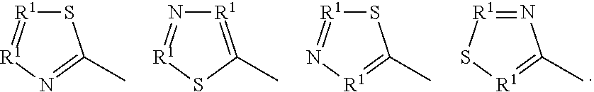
S1[R1]=[R1]N=C1C.[R1]1=C(C)S[R1]=N1.S1[R1]=N[R1]=C1C.N1=[R1]S[R1]=C1C
